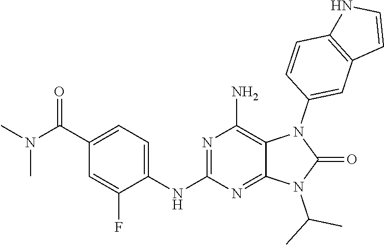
C1(C(N(C)C)=O)=CC=C(NC2=NC(N)=C3C(=N2)N(C(C)C)C(=O)N3C2=CC3=C(C=C2)NC=C3)C(F)=C1
